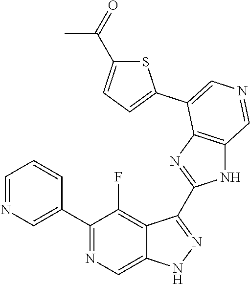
C1(C2=CN=CC=C2)=NC=C2C(=C1F)C(C1=NC3=C(N1)C=NC=C3C1=CC=C(C(=O)C)S1)=NN2
